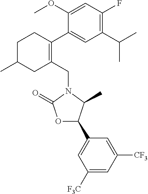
C1(CN2C(=O)OC(C3=CC([F3C])=CC([CF3])=C3)C2C)=C(C2=CC(C(C)C)=C(F)C=C2OC)CCC(C)C1
